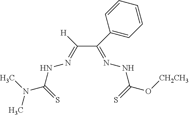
C(C(C1=CC=CC=C1)=NNC(O[CH2CH3])=S)([H])=NNC(N(C)C)=S
